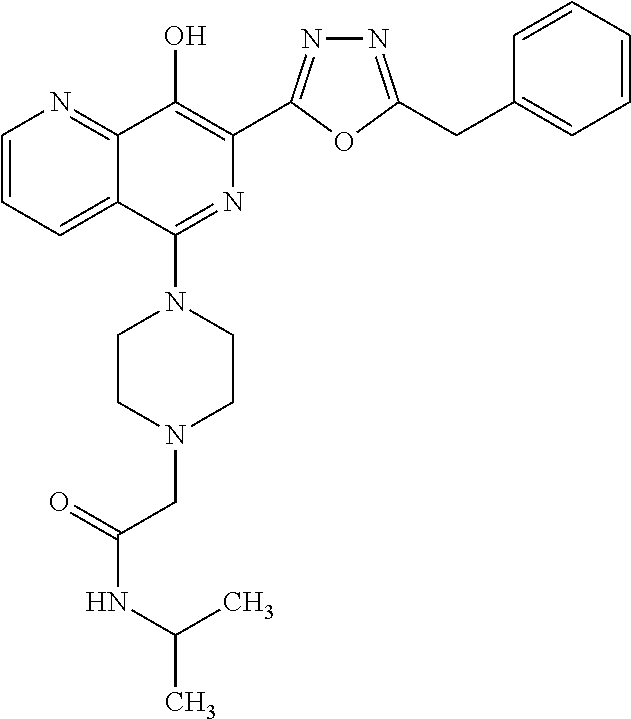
C1=CC=C2C(=N1)C(O)=C(C1=NN=C(CC3=CC=CC=C3)O1)N=C2N1CCN(CC(NC(C)C)=O)CC1
